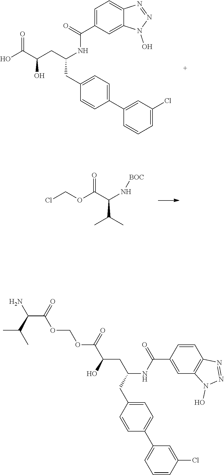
OC(C(O)CC(CC1=CC=C(C2=CC(Cl)=CC=C2)C=C1)NC(C1=CC=C2C(=C1)N(O)N=N2)=O)=O.O=C(OCCl)C(C(C)C)N[BOC].O(COC(C(O)CC(CC1=CC=C(C2=CC=CC(Cl)=C2)C=C1)NC(C1=CC2=C(C=C1)N=NN2O)=O)=O)C(C(N)C(C)C)=O
